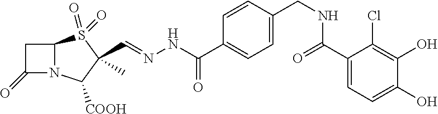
C1C(=O)N2C1S(=O)(=O)C(C=NNC(C1=CC=C(CNC(C3=CC=C(O)C(O)=C3Cl)=O)C=C1)=O)(C)C2[COOH]
